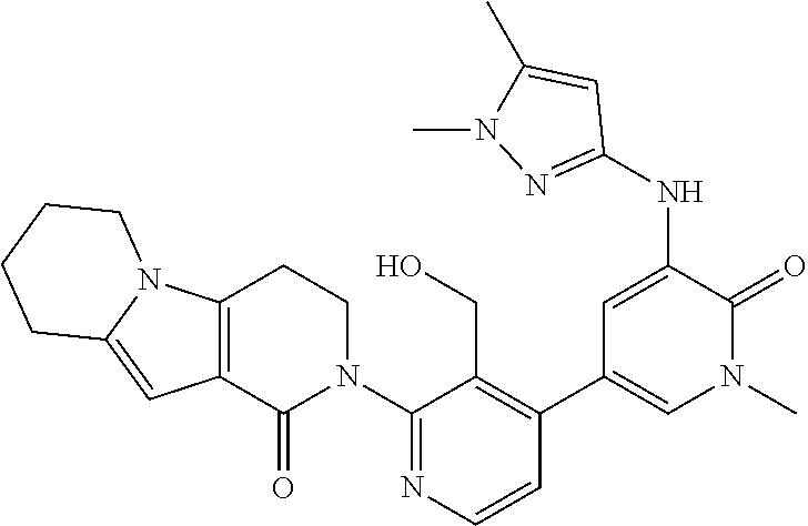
C12=C(C(=O)N(C3=NC=CC(C4=CN(C)C(=O)C(NC5=NN(C)C(C)=C5)=C4)=C3CO)CC1)C=C1N2CCCC1
